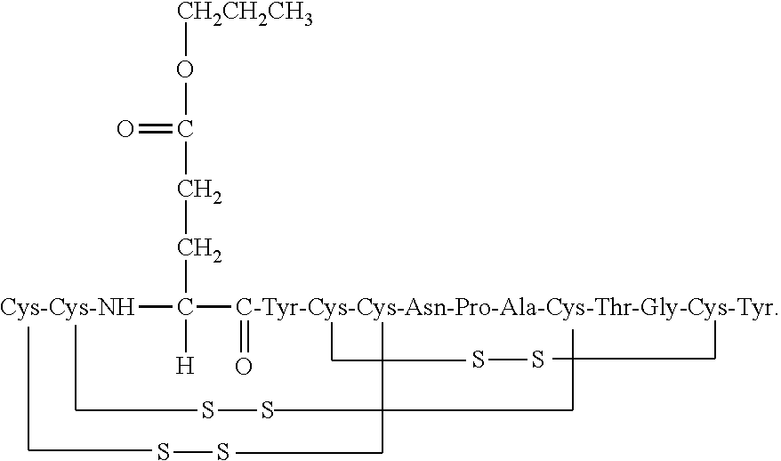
[Cys-Cys-NH]C([C-Tyr-Cys-Cys-Asn-Pro-Ala-Cys-Thr-Gly-Cys-Tyr]=O)([H])CCC(=O)O[CH2CH2CH3].SS.SS.SS
